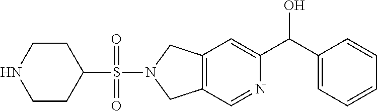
C12=C(C=NC(C(C3=CC=CC=C3)O)=C1)CN(S(C1CCNCC1)(=O)=O)C2
